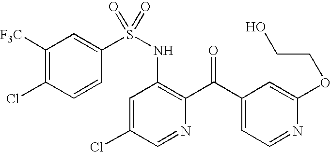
C1([F3C])=C(Cl)C=CC(S(NC2=C(C(C3=CC=NC(OCCO)=C3)=O)N=CC(Cl)=C2)(=O)=O)=C1
